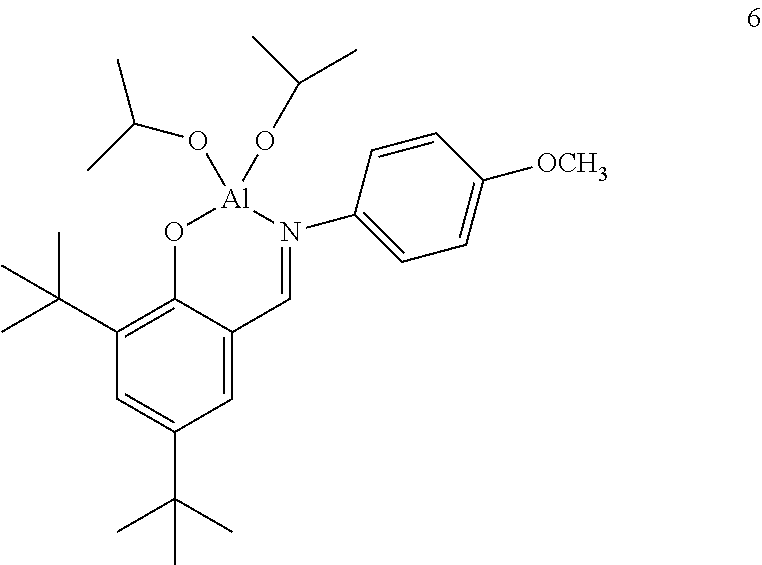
CC(C1=C2C(=CC(C(C)(C)C)=C1)C=N(C1=CC=C([OCH3])C=C1)[Al](OC(C)C)(OC(C)C)O2)(C)C
